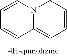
C1=CN2C(=CC=CC2)C=C1
